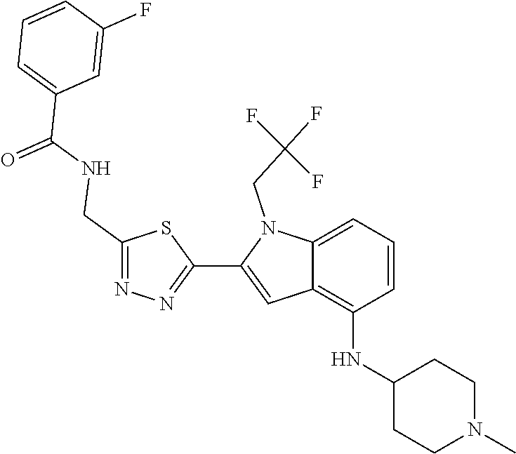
N1=C(CNC(C2=CC=CC(F)=C2)=O)SC(C2=CC3=C(NC4CCN(C)CC4)C=CC=C3N2CC(F)(F)F)=N1
